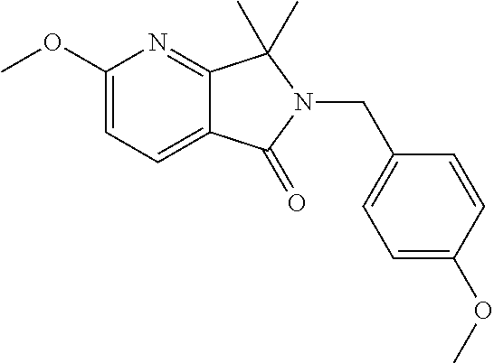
C1(OC)=CC=C2C(=N1)C(C)(C)N(CC1=CC=C(OC)C=C1)C2=O
